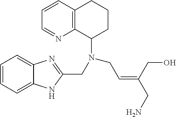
C1=CC=C2C(=C1)N=C(CN(C1CCCC3=C1N=CC=C3)CC=C(CN)CO)N2
